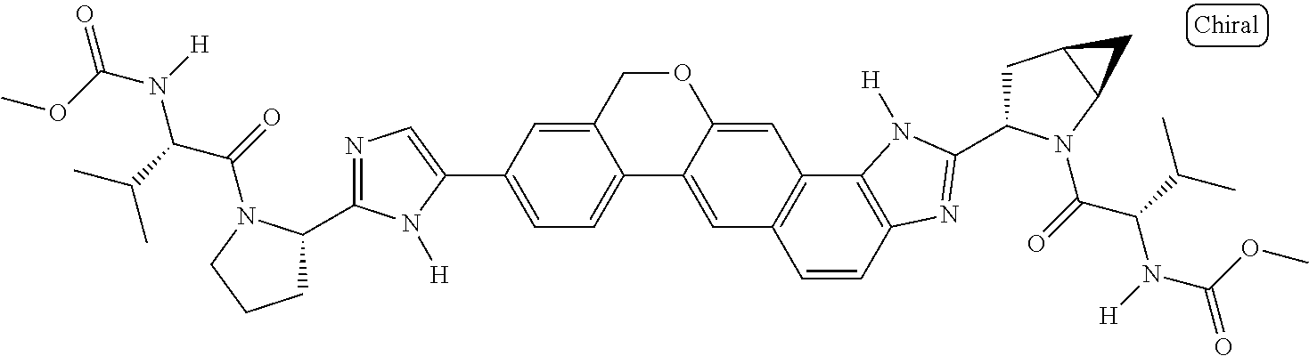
C12=CC=C(C3=CN=C(C4CCCN4C(=O)C(C(C)C)N([H])C(OC)=O)N3[H])C=C1COC1=CC3=C(C=C21)C=CC1=C3N([H])C(C2CC3C(N2C(=O)C(C(C)C)N([H])C(OC)=O)C3)=N1
